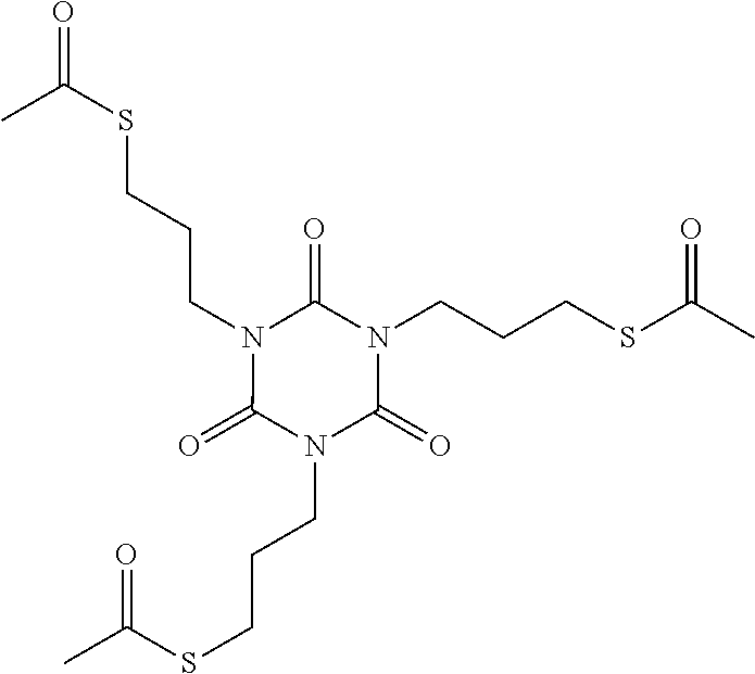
CC(SCCCN1C(=O)N(CCCSC(=O)C)C(=O)N(CCCSC(=O)C)C1=O)=O
